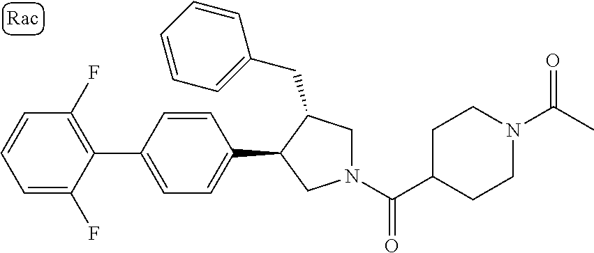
C1(C2=CC=C(C3CN(C(=O)C4CCN(C(=O)C)CC4)CC3CC3=CC=CC=C3)C=C2)=C(F)C=CC=C1F
